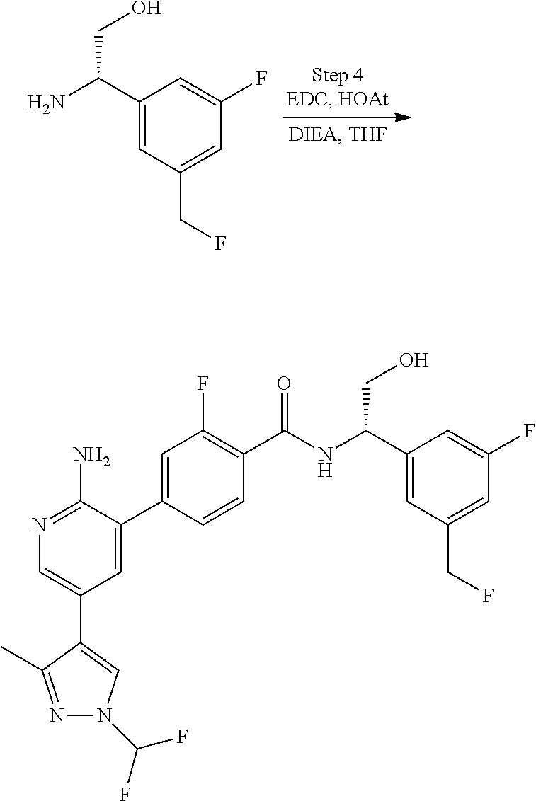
NC(C1=CC(CF)=CC(F)=C1)CO.N(C(C1=CC(CF)=CC(F)=C1)CO)C(=O)C1=C(F)C=C(C2=CC(C3=CN(C(F)F)N=C3C)=CN=C2N)C=C1
